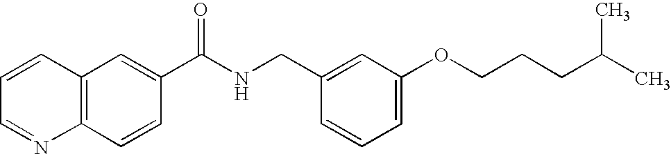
C1=CC=NC2=C1C=C(C(NCC1=CC(OCCCC(C)C)=CC=C1)=O)C=C2
